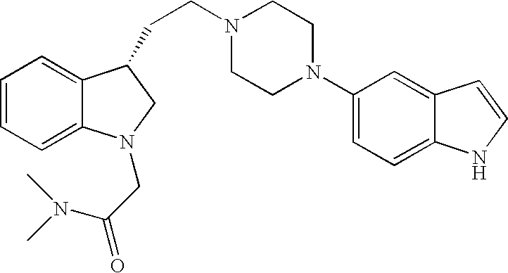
C1=CC=C2C(=C1)C(CCN1CCN(C3=CC=C4C(=C3)C=CN4)CC1)CN2CC(=O)N(C)C
